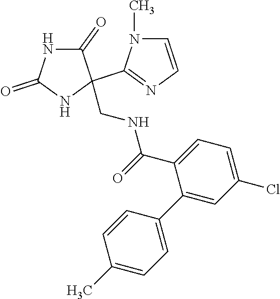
C1(=O)NC(=O)NC1(C1=NC=CN1C)CNC(C1=CC=C(Cl)C=C1C1=CC=C(C)C=C1)=O
